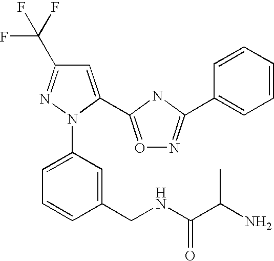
C1=C(N2N=C(C(F)(F)F)C=C2C2=ON=C(C3=CC=CC=C3)N2)C=C(CNC(C(N)C)=O)C=C1
